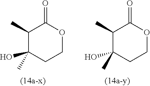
C1(C)C(O)(C)CCOC1=O.C1(C)C(O)(C)CCOC1=O
